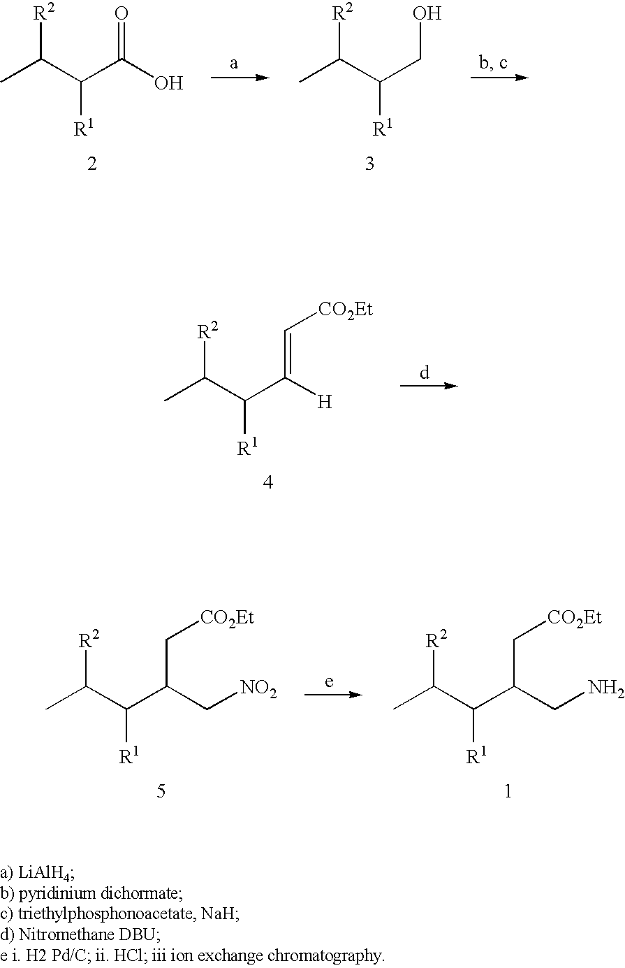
CC(C(C(O)=O)[R1])[R2].CC(C(CO)[R1])[R2].CC(C(C(=C[CO2Et])[H])[R1])[R2].CC(C(C(C[CO2Et])C[NO2])[R1])[R2].CC(C(C(C[CO2Et])CN)[R1])[R2]
